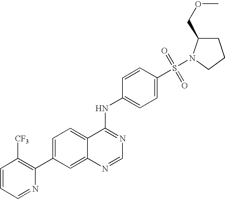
C1=CC=NC(C2=CC=C3C(=C2)N=CN=C3NC2=CC=C(S(=O)(=O)N3C(COC)CCC3)C=C2)=C1[CF3]
